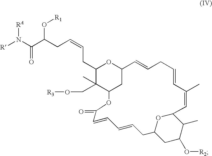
C1(CC=CCC(C(N([R])[RA])=O)O[R1])C(C)(CO[R3])C2CC(O1)C=CCC=CC(C)=CC1OC(CC(O[R2])C1C)CC=CC=CC(=O)O2
